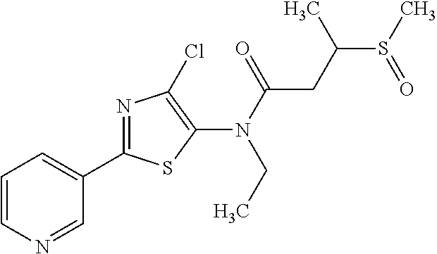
N(C(=O)CC(S(C)=O)C)(C1=C(Cl)N=C(C2=CC=CN=C2)S1)CC
